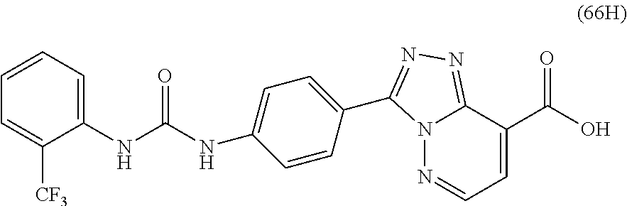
C12=NN=C(C3=CC=C(NC(NC4=CC=CC=C4[CF3])=O)C=C3)N1N=CC=C2C(=O)O
